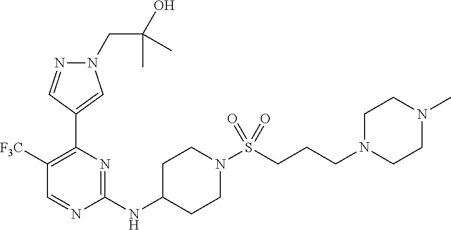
N1(CC(O)(C)C)N=CC(C2=C([F3C])C=NC(NC3CCN(S(=O)(=O)CCCN4CCN(C)CC4)CC3)=N2)=C1
